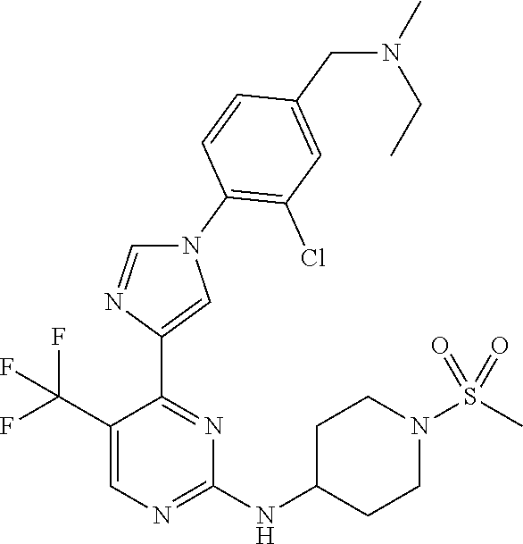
C1(C(F)(F)F)=CN=C(NC2CCN(S(C)(=O)=O)CC2)N=C1C1=CN(C2=C(Cl)C=C(CN(C)CC)C=C2)C=N1
